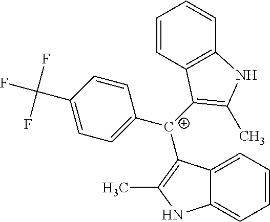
C12=CC=CC=C1NC(C)=C2[C+](C1=CC=C(C(F)(F)F)C=C1)C1=C(C)NC2=C1C=CC=C2
